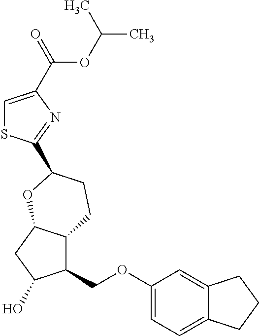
C1=C(C(OC(C)C)=O)N=C(C2CCC3C(COC4=CC=C5C(=C4)CCC5)C(O)CC3O2)S1
